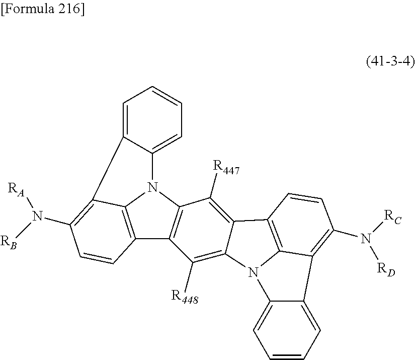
C12=CC=CC=C1C1=C(N([RA])[RB])C=CC3=C1N2C1=C3C([R448])=C2C(=C1[R447])C1=C3N2C2=CC=CC=C2C3=C(N([RC])[RD])C=C1
